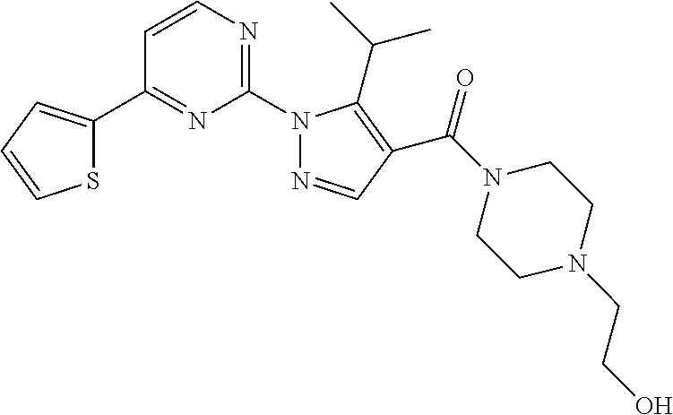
C1=CC(C2=CC=CS2)=NC(N2N=CC(C(N3CCN(CCO)CC3)=O)=C2C(C)C)=N1
